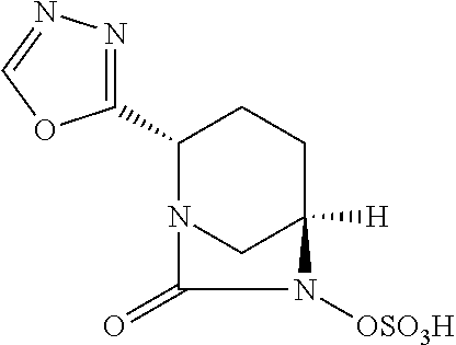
C1(C2=NN=CO2)N2CC([H])(CC1)N([OSO3H])C2=O
